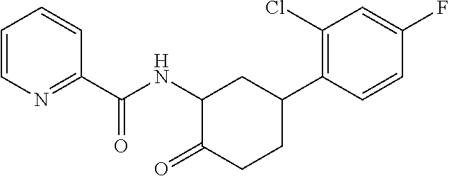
C1(Cl)=C(C2CCC(=O)C(NC(=O)C3=NC=CC=C3)C2)C=CC(F)=C1
